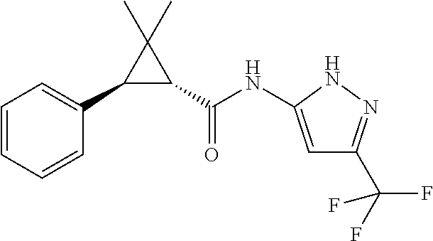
C1=CC=CC(C2C(C(=O)NC3=CC(C(F)(F)F)=NN3)C2(C)C)=C1
